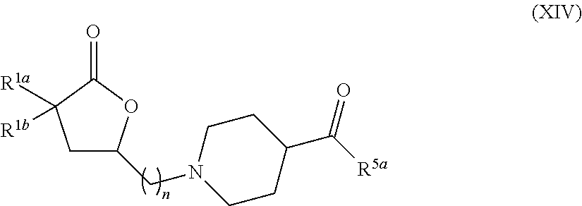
C1C(CN2CCC(C(=O)[R5a])CC2)OC(=O)C1([R1a])[R1b]
